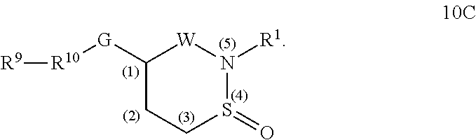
C1([G][R10][R9])CCS(=O)N([R1])[W]1
